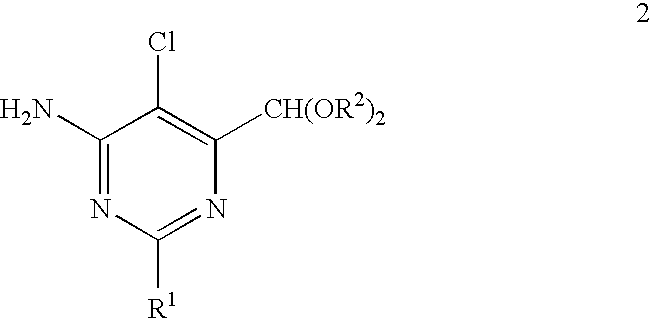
C1(N)=NC([R1])=NC([CH(OR2)2])=C1Cl
